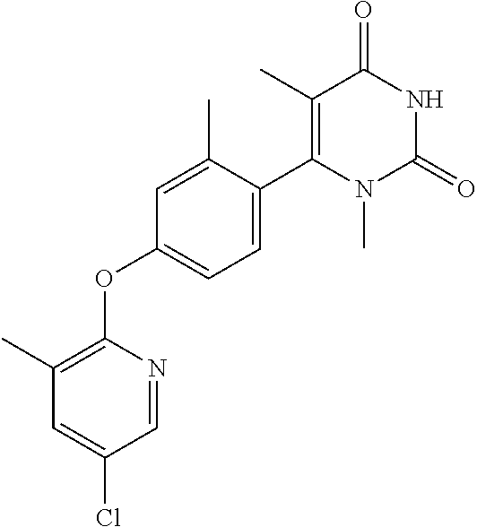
C1=C(C)C(C2=C(C)C(=O)NC(=O)N2C)=CC=C1OC1=C(C)C=C(Cl)C=N1
